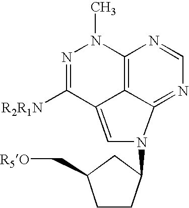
C12=C3C(=NC=N1)N(C1CC(C[R5O])CC1)C=C3C([R2R1N])=NN2C
